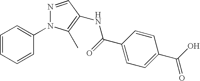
C1=CC=CC(N2N=CC(NC(C3=CC=C(C(O)=O)C=C3)=O)=C2C)=C1
